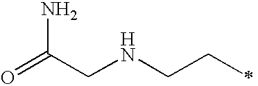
O=C(CNCCC)N
